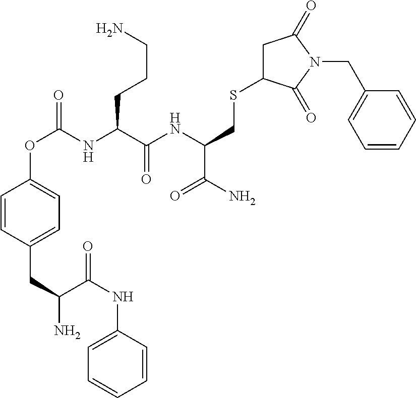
NC(C(NC1=CC=CC=C1)=O)CC1=CC=C(OC(=O)NC(C(NC(C(N)=O)CSC2CC(=O)N(CC3=CC=CC=C3)C2=O)=O)CCCN)C=C1
